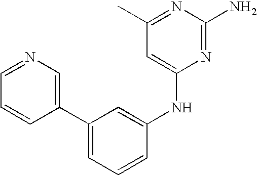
C1(C2=CN=CC=C2)=CC=CC(NC2=CC(C)=NC(N)=N2)=C1
